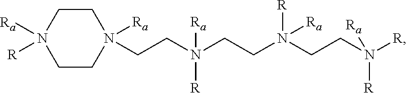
C1CN([Ra])(CCN(CCN(CCN([R])([R])[Ra])([R])[Ra])([R])[Ra])CCN1([Ra])[R]
